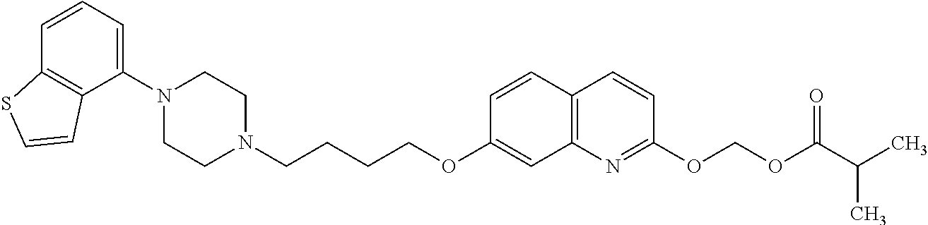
C1(N2CCN(CCCCOC3=CC4=C(C=C3)C=CC(OCOC(C(C)C)=O)=N4)CC2)=CC=CC2=C1C=CS2
